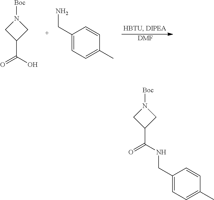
[DMF].N1([Boc])CC(C(O)=O)C1.C1(CN)=CC=C(C)C=C1.N1([Boc])CC(C(NCC2=CC=C(C)C=C2)=O)C1
